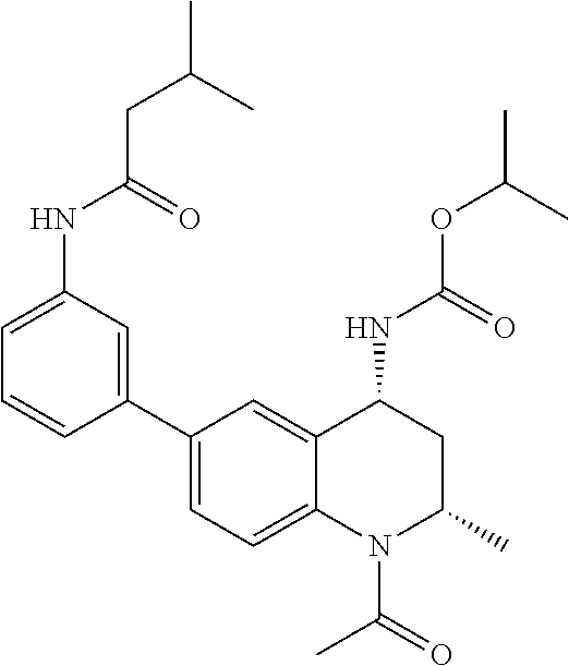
C(OC(C)C)(NC1CC(C)N(C(C)=O)C2=CC=C(C3=CC(NC(CC(C)C)=O)=CC=C3)C=C12)=O
